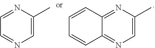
C1=C(C)N=CC=N1.C1=C(C)N=C2C(=N1)C=CC=C2
